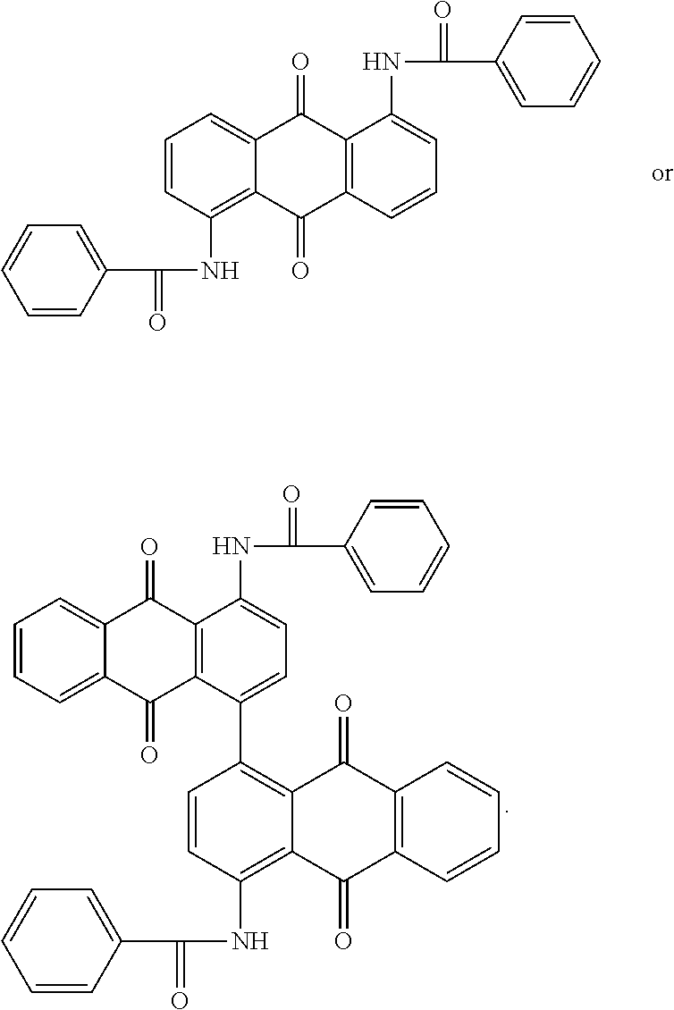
C1=CC(C(=O)NC2=C3C(=CC=C2)C(=O)C2=C(C3=O)C=CC=C2NC(=O)C2=CC=CC=C2)=CC=C1.C1=CC(C(=O)NC2=C3C(=C(C4=CC=C(NC(=O)C5=CC=CC=C5)C5=C4C(=O)C4=CC=CC=C4C5=O)C=C2)C(=O)C2=C(C3=O)C=CC=C2)=CC=C1
